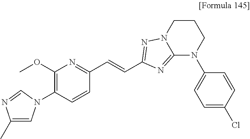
C1(C)=CN(C2=C(OC)N=C(C=CC3=NN4CCCN(C5=CC=C(Cl)C=C5)C4=N3)C=C2)C=N1
